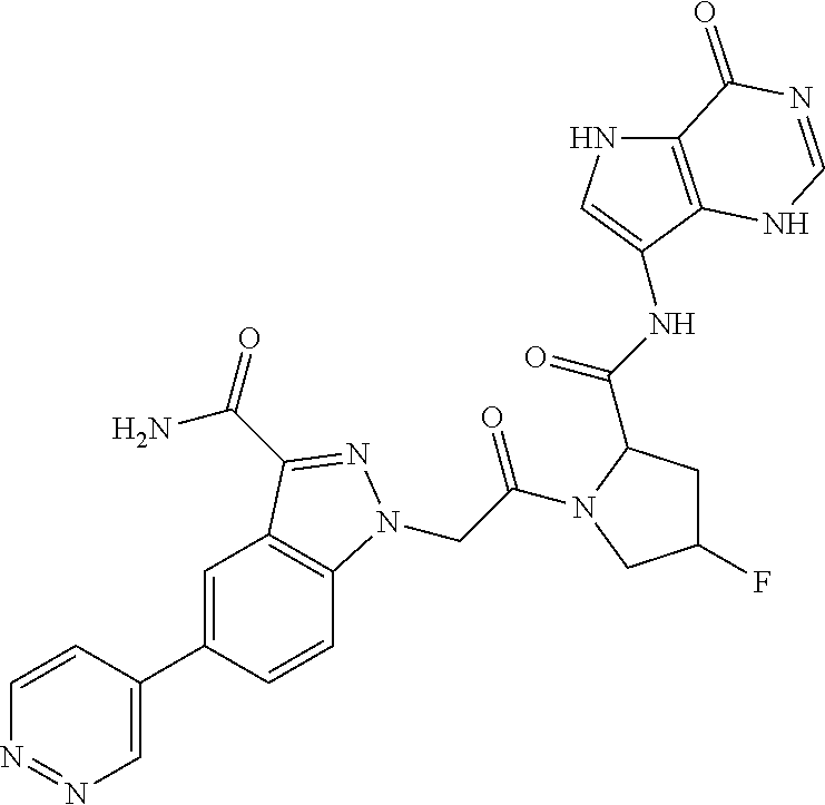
C1=C(C2=CC3=C(C=C2)N(CC(=O)N2C(C(NC4=CNC5=C4NC=NC5=O)=O)CC(F)C2)N=C3C(N)=O)C=CN=N1
